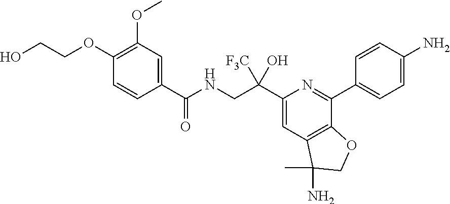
N(CC(C1=CC2=C(C(C3=CC=C(N)C=C3)=N1)OCC2(N)C)([F3C])O)C(C1=CC(OC)=C(OCCO)C=C1)=O
